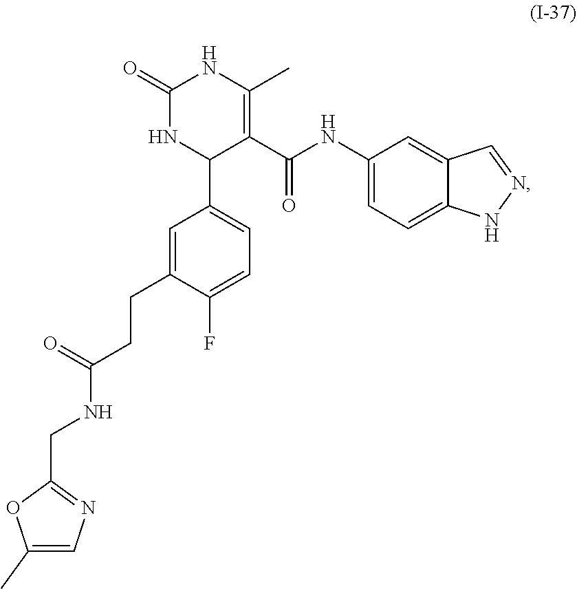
C1(NC(=O)C2=C(C)NC(=O)NC2C2=CC=C(F)C(CCC(NCC3=NC=C(C)O3)=O)=C2)=CC=C2C(=C1)C=NN2
